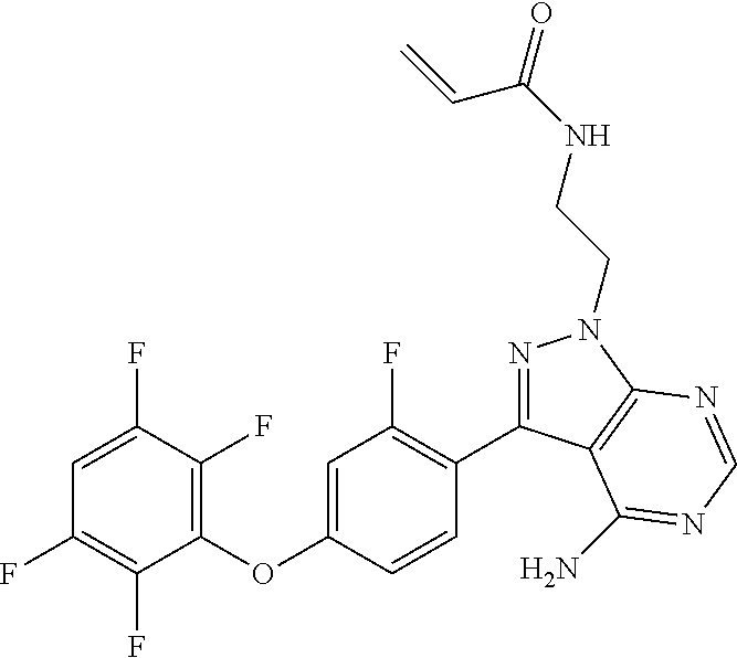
C1(OC2=CC(F)=C(C3=NN(CCNC(=O)C=C)C4=C3C(N)=NC=N4)C=C2)=C(F)C(F)=CC(F)=C1F
